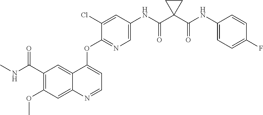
C1(OC)=C(C(NC)=O)C=C2C(=C1)N=CC=C2OC1=NC=C(NC(C2(C(NC3=CC=C(F)C=C3)=O)CC2)=O)C=C1Cl
